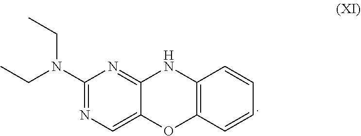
C1(N(CC)CC)=NC=C2C(=N1)NC1=C(O2)C=CC=C1
